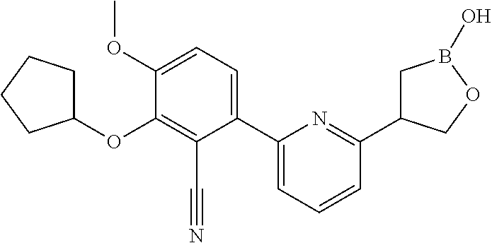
C1(C2=CC=CC(C3CB(O)OC3)=N2)=CC=C(OC)C(OC2CCCC2)=C1C#N
